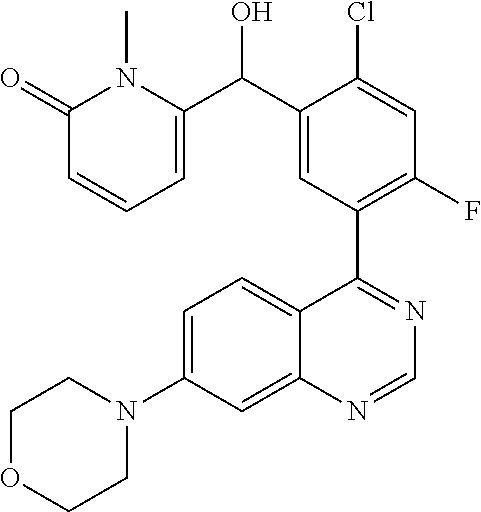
C1=C(N2CCOCC2)C=C2C(=C1)C(C1=C(F)C=C(Cl)C(C(O)C3=CC=CC(=O)N3C)=C1)=NC=N2
